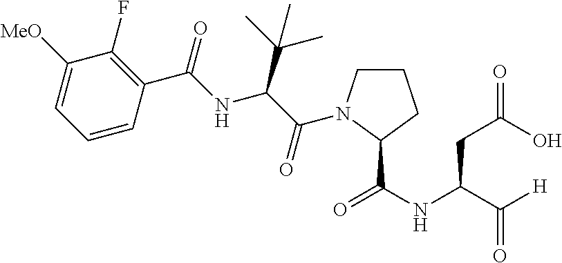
C1([OMe])=CC=CC(C(=O)NC(C(C)(C)C)C(=O)N2CCCC2C(NC(C([H])=O)CC(=O)O)=O)=C1F
